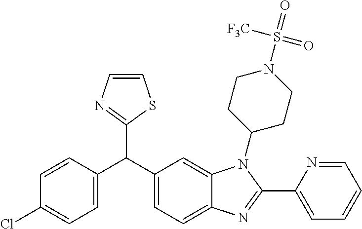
C1=C(C(C2=CC=C3C(=C2)N(C2CCN(S(=O)([F3C])=O)CC2)C(C2=CC=CC=N2)=N3)C2=NC=CS2)C=CC(Cl)=C1
